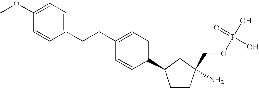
C1CC(N)(COP(O)(=O)O)CC1C1=CC=C(CCC2=CC=C(OC)C=C2)C=C1
